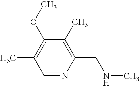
C1(OC)=C(C)C=NC(CNC)=C1C
